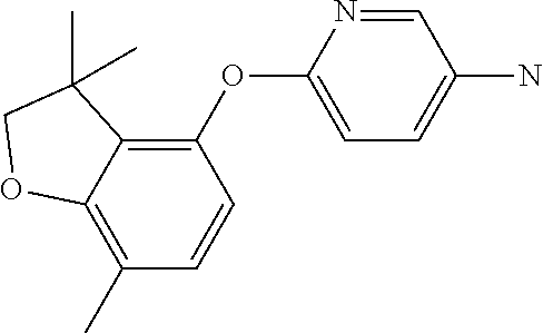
C12=C(C)C=CC(OC3=CC=C(N)C=N3)=C1C(C)(C)CO2
